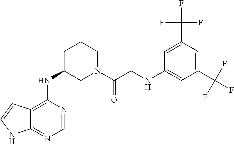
C12=C(NC3CN(C(CNC4=CC(C(F)(F)F)=CC(C(F)(F)F)=C4)=O)CCC3)N=CN=C1NC=C2
